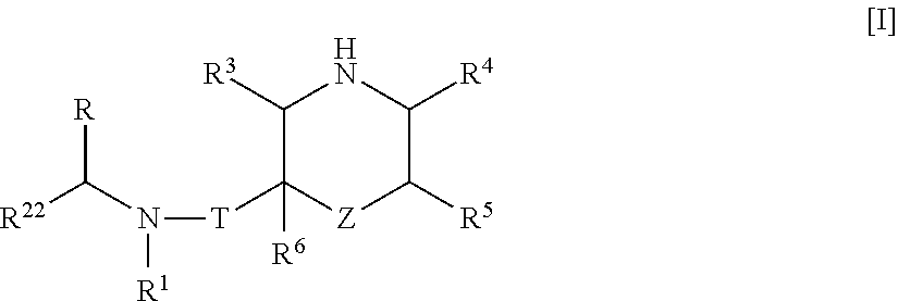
C1([R3])C([T]N(C([R22])[R])[R1])([R6])[Z]C([R5])C([R4])N1
